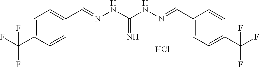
C1=C(C(F)(F)F)C=CC(C=NNC(NN=CC2=CC=C(C(F)(F)F)C=C2)=N)=C1.Cl
